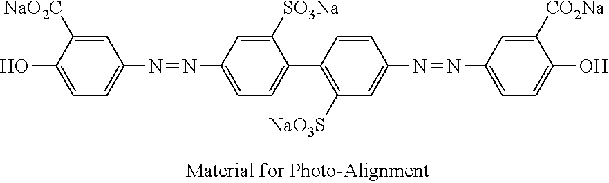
C1=C([NaO2C])C(O)=CC=C1N=NC1=CC=C(C2=C([NaO3S])C=C(N=NC3=CC=C(O)C([CO2Na])=C3)C=C2)C([SO3Na])=C1
